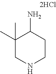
C1(C)(C)CNCCC1N
